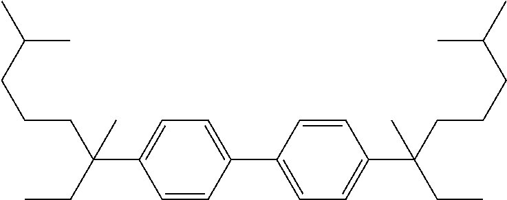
CC(CCCC(CC)(C1=CC=C(C2=CC=C(C(CCCC(C)C)(CC)C)C=C2)C=C1)C)C
